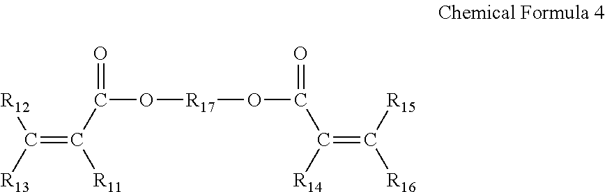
C(=C(C(O[R17]OC(=O)C([R14])=C([R15])[R16])=O)[R11])([R13])[R12]
